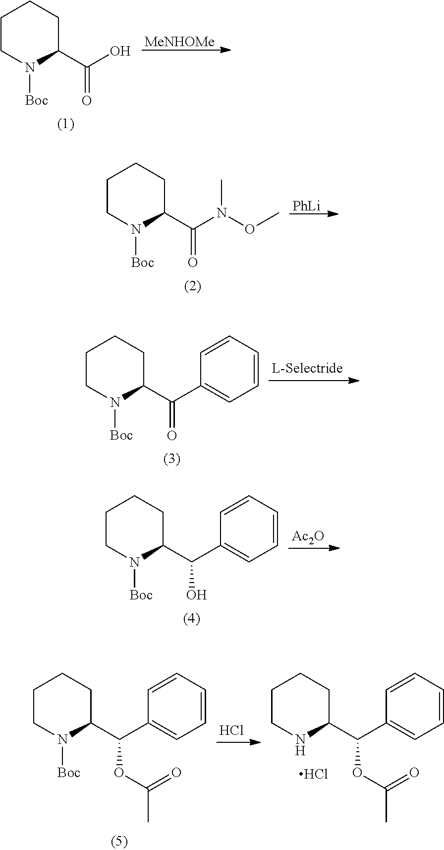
[MeNHOMe].C1CN([Boc])C(C(O)=O)CC1.[PhLi].C1CN([Boc])C(C(N(OC)C)=O)CC1.C1CN([Boc])C(C(C2=CC=CC=C2)=O)CC1.[Ac2O].C1CN([Boc])C(C(C2=CC=CC=C2)O)CC1.Cl.C1CN([Boc])C(C(C2=CC=CC=C2)OC(C)=O)CC1.C1CNC(C(C2=CC=CC=C2)OC(C)=O)CC1.Cl
